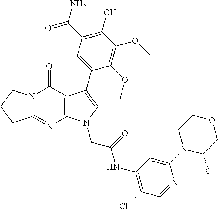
C12=NC3=C(C(=O)N1CCC2)C(C1=CC(C(N)=O)=C(O)C(OC)=C1OC)=CN3CC(=O)NC1=C(Cl)C=NC(N2C(C)COCC2)=C1
